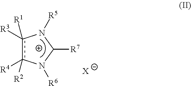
c1([R3])([R1])c([R4])([R2])N([R6])C([R7])N1[R5].[X]
